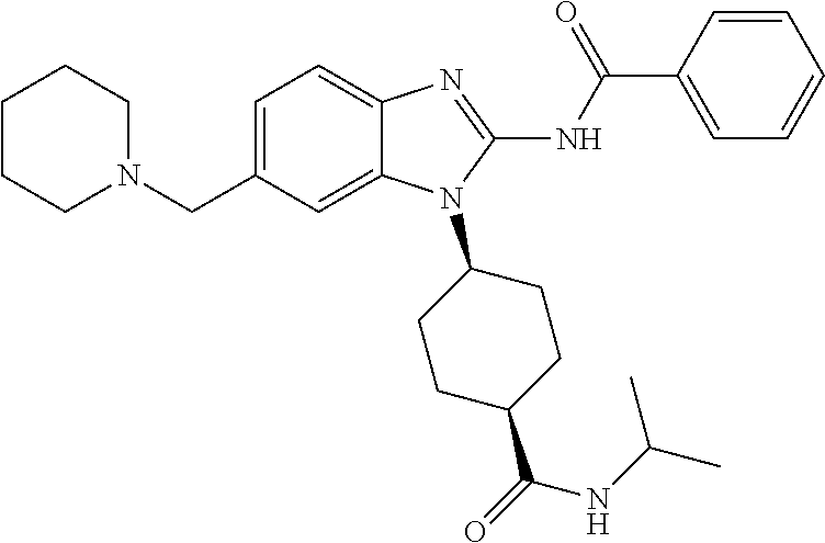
C1=C(CN2CCCCC2)C=C2C(=C1)N=C(NC(C1=CC=CC=C1)=O)N2C1CCC(C(=O)NC(C)C)CC1
